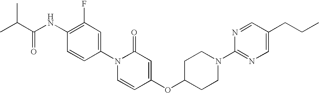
C1(NC(C(C)C)=O)=C(F)C=C(N2C=CC(OC3CCN(C4=NC=C(CCC)C=N4)CC3)=CC2=O)C=C1
